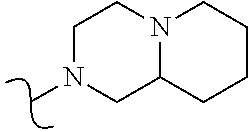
CN1CC2N(CC1)CCCC2
